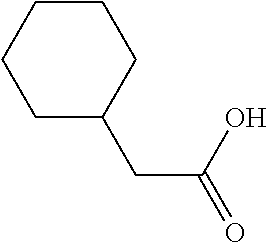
OC(=O)CC1CCCCC1
